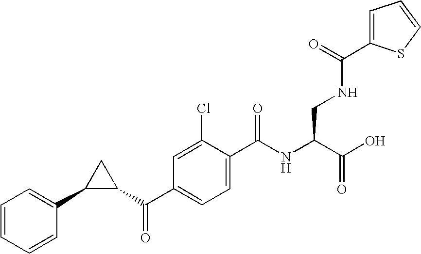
C1=CC=CC(C2CC2C(C2=CC=C(C(NC(C(O)=O)CNC(C3=CC=CS3)=O)=O)C(Cl)=C2)=O)=C1
